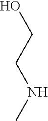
OCCNC
